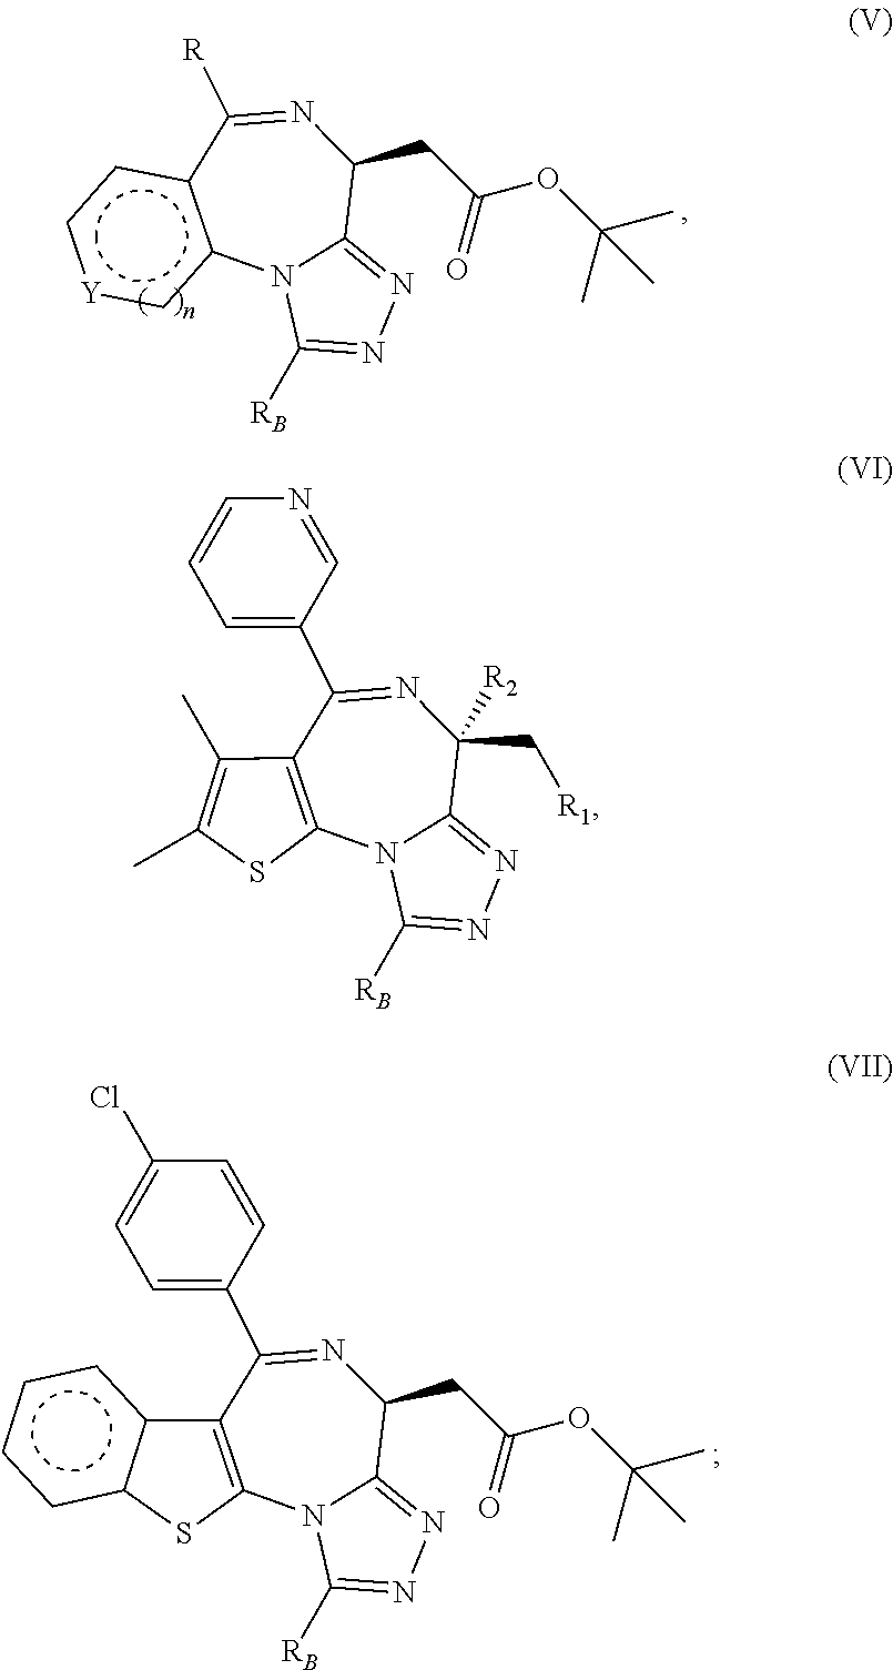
c12c(cc[Y]c1)C([R])=NC(CC(OC(C)(C)C)=O)C1=NN=C([RB])N21.C12=C(C(C3=CC=C(Cl)C=C3)=NC(CC(OC(C)(C)C)=O)C3=NN=C([RB])N13)c1c(cccc1)S2.N12C(=NN=C1[RB])C([R2])(C[R1])N=C(C1=CC=CN=C1)C1=C2SC(C)=C1C
